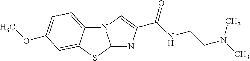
N12C3=CC=C(OC)C=C3SC1=NC(C(NCCN(C)C)=O)=C2
